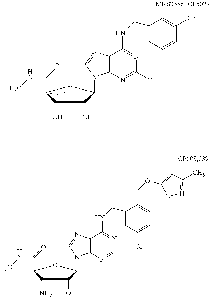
C1(O)C2(C(NC)=O)C(C(N3C4=C(N=C3)C(NCC3=CC=CC(Cl)=C3)=NC(Cl)=N4)C1O)C2.C1(N)C(C(NC)=O)OC(N2C3=C(N=C2)C(NCC2=CC(Cl)=CC=C2COC2=CC(C)=NO2)=NC=N3)C1O
